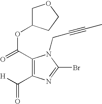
C1(C(=O)OC2CCOC2)=C(C([H])=O)N=C(Br)N1CC#CC
